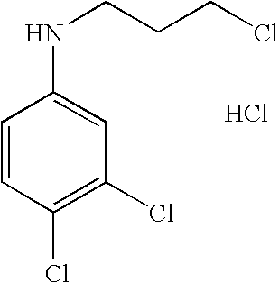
C1=CC(Cl)=C(Cl)C=C1NCCCCl.Cl
